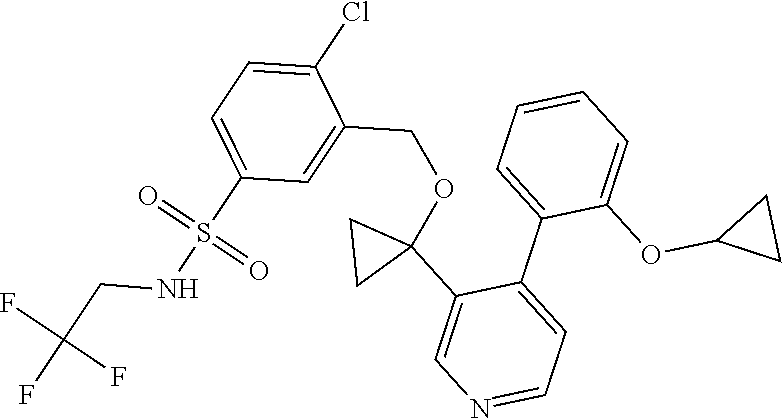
C1=C(Cl)C(COC2(C3=CN=CC=C3C3=CC=CC=C3OC3CC3)CC2)=CC(S(NCC(F)(F)F)(=O)=O)=C1
